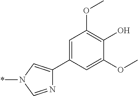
N1=CN(*)C=C1C1=CC(OC)=C(O)C(OC)=C1
